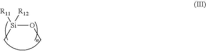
[Si](OC)(C)([R11])[R12]
